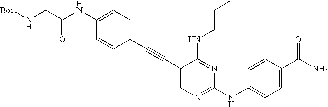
C1=CC(NC(CN[Boc])=O)=CC=C1C#CC1=CN=C(NC2=CC=C(C(N)=O)C=C2)N=C1NCCC
